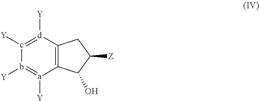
C12=C([d]([Y])=c([Y])-b([Y])=[a]1[Y])CC([Z])C2O
